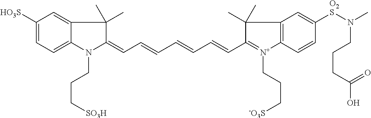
C(C=CC1=[N+](CCC[SO3-])C2=C(C1(C)C)C=C([SO2]N(C)CCCC(O)=O)C=C2)=CC=CC=C1C(C)(C)C2=CC([SO3H])=CC=C2N1CCC[SO3H]
